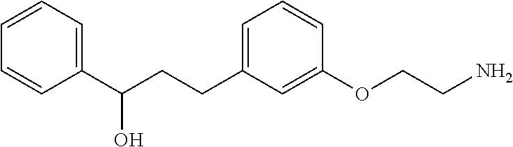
C(CCC1=CC=CC(OCCN)=C1)(C1=CC=CC=C1)O
